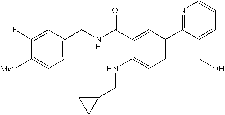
C1=C(CNC(C2=CC(C3=NC=CC=C3CO)=CC=C2NCC2CC2)=O)C=C(F)C([MeO])=C1
